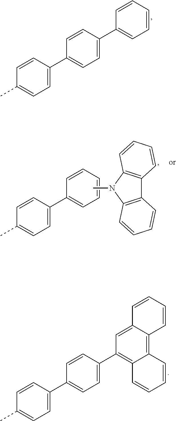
C1=CC(C2=CC=C(C3=CC=CC=C3)C=C2)=CC=C1C.C1=CC(C2=CC=CC=C2)=CC=C1C.C12=C(N(C)C3=C1C=CC=C3)C=CC=C2.C1=CC(C2=CC=C(C3=C4C(=C5C(=C3)C=CC=C5)C=CC=C4)C=C2)=CC=C1C
